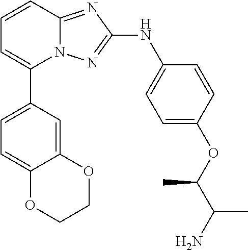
C1=CC2=NC(NC3=CC=C(OC(C(C)N)C)C=C3)=NN2C(C2=CC=C3C(=C2)OCCO3)=C1
